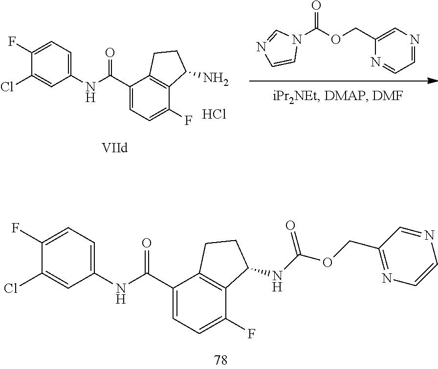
C1(Cl)=CC(NC(C2=CC=C(F)C3=C2CCC3NC(OCC2=NC=CN=C2)=O)=O)=CC=C1F.C1(Cl)=CC(NC(C2=CC=C(F)C3=C2CCC3N)=O)=CC=C1F.Cl.N1(C(OCC2=CN=CC=N2)=O)C=NC=C1
